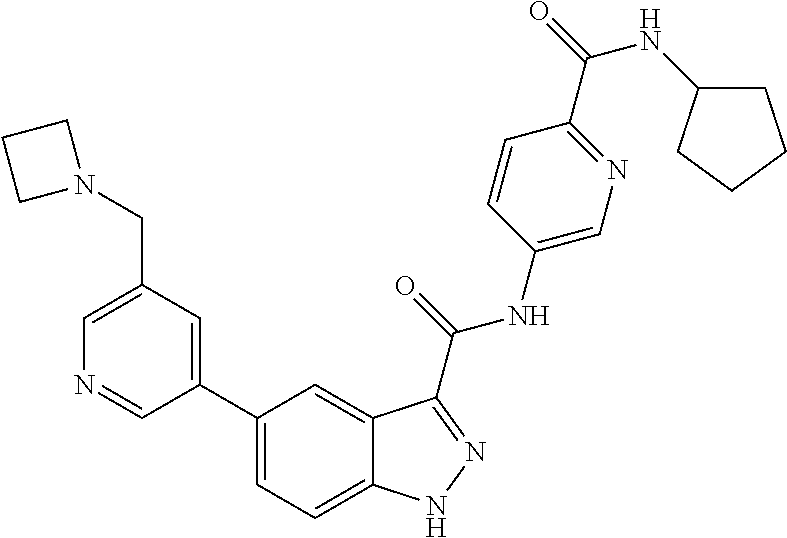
C1(CN2CCC2)=CN=CC(C2=CC=C3C(=C2)C(C(NC2=CN=C(C(=O)NC4CCCC4)C=C2)=O)=NN3)=C1
